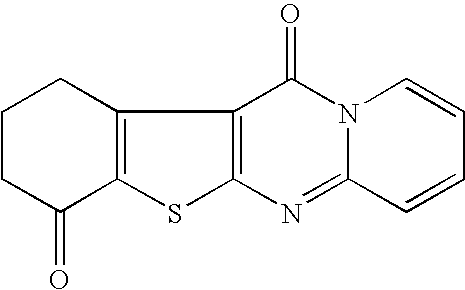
C1CC(=O)C2=C(C1)C1=C(S2)N=C2N(C1=O)C=CC=C2
